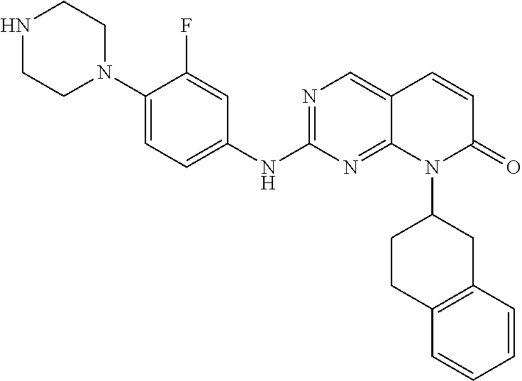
N1(C2=CC=C(NC3=NC=C4C(=N3)N(C3CC5=C(CC3)C=CC=C5)C(=O)C=C4)C=C2F)CCNCC1
